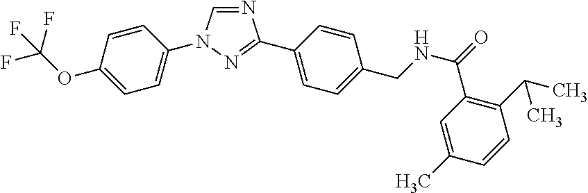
N1=CN(C2=CC=C(OC(F)(F)F)C=C2)N=C1C1=CC=C(CNC(=O)C2=C(C(C)C)C=CC(C)=C2)C=C1
